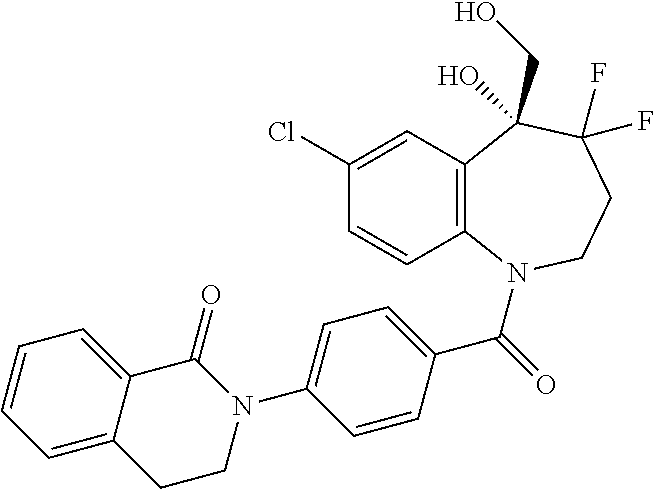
C12=C(N(C(=O)C3=CC=C(N4C(=O)C5=CC=CC=C5CC4)C=C3)CCC(F)(F)C1(CO)O)C=CC(Cl)=C2
